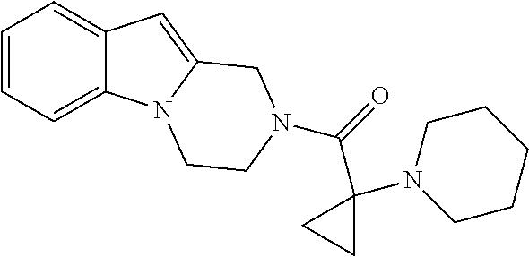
C1=CC=C2C(=C1)C=C1N2CCN(C(=O)C2(N3CCCCC3)CC2)C1
